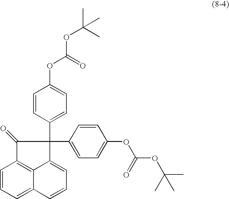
C1=CC=C2C3=C1C(=O)C(C1=CC=C(OC(OC(C)(C)C)=O)C=C1)(C1=CC=C(OC(OC(C)(C)C)=O)C=C1)C3=CC=C2
